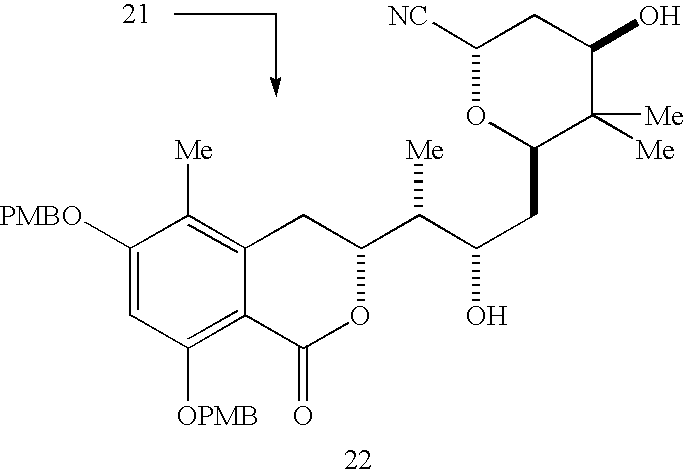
[NC]C1CC(O)C([Me])([Me])C(CC(C([Me])C2CC3=C([Me])C([PMBO])=CC([OPMB])=C3C(=O)O2)O)O1
